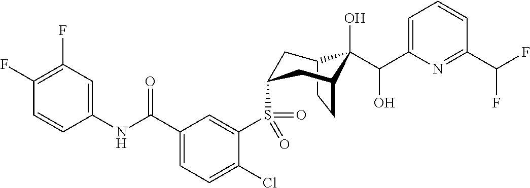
C12CCC(CC(S(C3=CC(C(NC4=CC(F)=C(F)C=C4)=O)=CC=C3Cl)(=O)=O)C1)C2(O)C(C1=CC=CC(C(F)F)=N1)O
